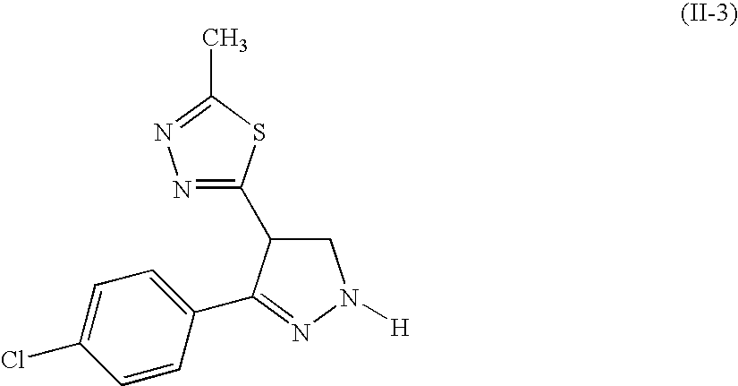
N1=C(C2CN([H])N=C2C2=CC=C(Cl)C=C2)SC(C)=N1
